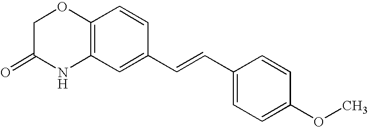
C12=C(C=C(C=CC3=CC=C(OC)C=C3)C=C1)NC(=O)CO2
